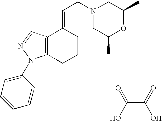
C12=C(N(C3=CC=CC=C3)N=C1)CCCC2=CCN1CC(C)OC(C)C1.C(C(=O)O)(O)=O
